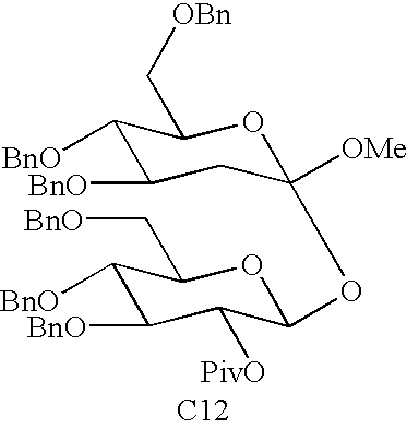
C1([BnO])C([BnO])C([PivO])C(OC2([OMe])CC([BnO])C([BnO])C(C[OBn])O2)OC1C[BnO].[C12]
